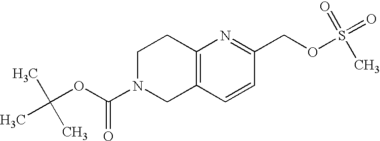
C12=C(C=CC(COS(=O)(=O)C)=N1)CN(C(OC(C)(C)C)=O)CC2
